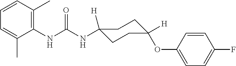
N(C(NC1=C(C)C=CC=C1C)=O)C1([H])CCC(OC2=CC=C(F)C=C2)([H])CC1
